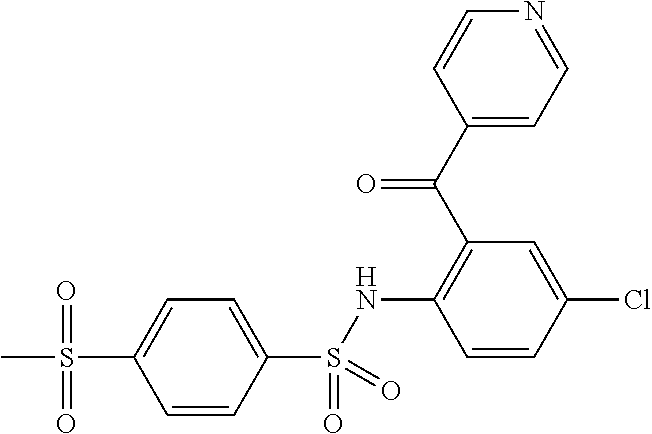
C1=CC(Cl)=CC(C(C2=CC=NC=C2)=O)=C1NS(C1=CC=C(S(C)(=O)=O)C=C1)(=O)=O
